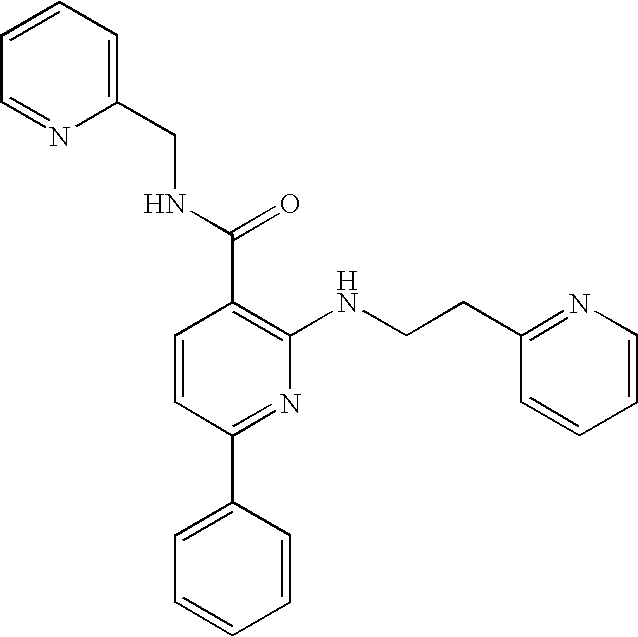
C1=CC(C2=CC=CC=C2)=NC(NCCC2=NC=CC=C2)=C1C(NCC1=CC=CC=N1)=O
